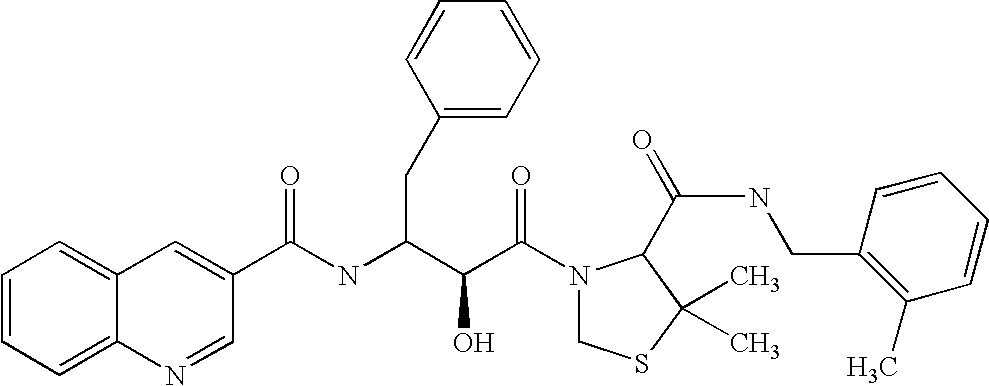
C1=NC2=CC=CC=C2C=C1C(NC(C(C(N1CSC(C)(C)C1C(NCC1=C(C)C=CC=C1)=O)=O)O)CC1=CC=CC=C1)=O
